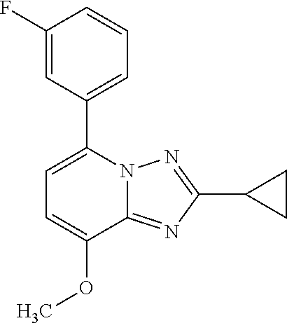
C1=C(OC)C2=NC(C3CC3)=NN2C(C2=CC=CC(F)=C2)=C1
